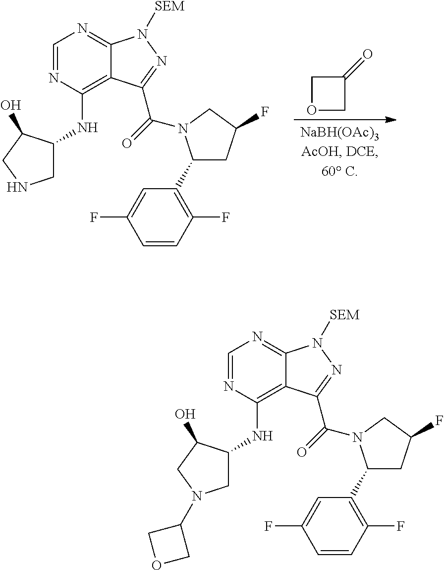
C1=NC(NC2CNCC2O)=C2C(=N1)N([SEM])N=C2C(=O)N1C(C2=C(F)C=CC(F)=C2)CC(F)C1.C1OCC1=O.C1=NC(NC2CN(C3COC3)CC2O)=C2C(=N1)N([SEM])N=C2C(=O)N1C(C2=C(F)C=CC(F)=C2)CC(F)C1
